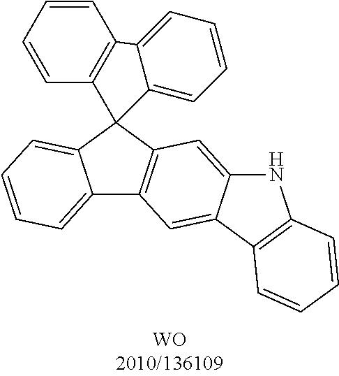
C12=CC=CC=C1C1(C3=C2C=C2C(=C3)NC3=C2C=CC=C3)C2=C(C3=CC=CC=C13)C=CC=C2
